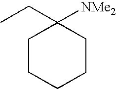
[NMe2]C1(CC)CCCCC1
